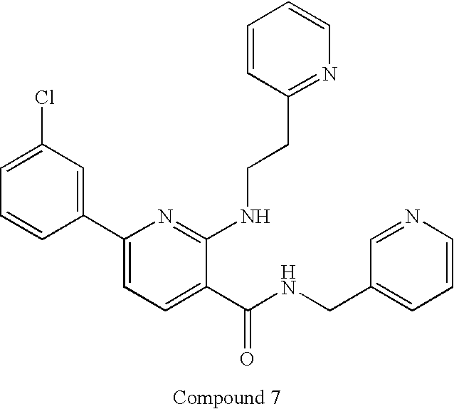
C1=C(Cl)C=C(C2=CC=C(C(NCC3=CC=CN=C3)=O)C(NCCC3=NC=CC=C3)=N2)C=C1
